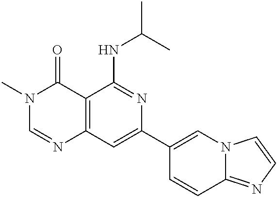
C12=C(C=C(C3=CN4C(=NC=C4)C=C3)N=C1NC(C)C)N=CN(C)C2=O
